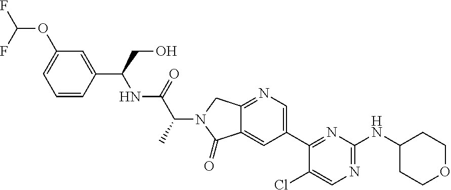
C1(Cl)=CN=C(NC2CCOCC2)N=C1C1=CN=C2C(=C1)C(=O)N(C(C(=O)NC(C1=CC(OC(F)F)=CC=C1)CO)C)C2
